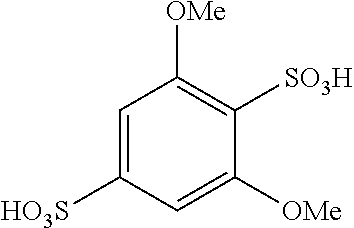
C1=C([HO3S])C=C([OMe])C([SO3H])=C1[OMe]
